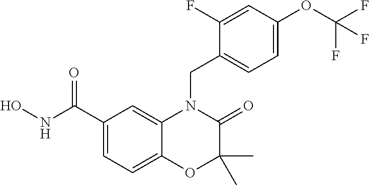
C1(C(NO)=O)=CC=C2C(=C1)N(CC1=CC=C(OC(F)(F)F)C=C1F)C(=O)C(C)(C)O2
